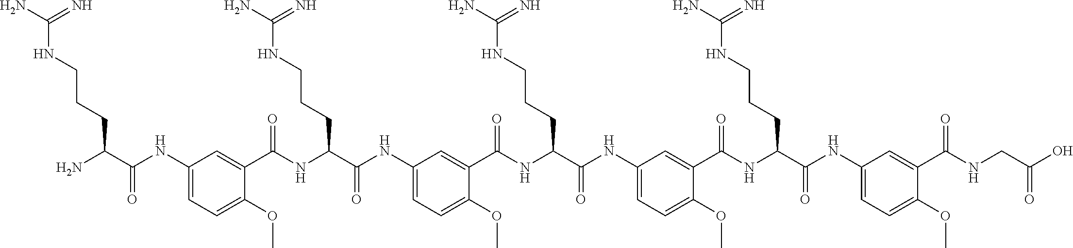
C1(NC(C(N)CCCNC(N)=N)=O)=CC=C(OC)C(C(NC(C(NC2=CC=C(OC)C(C(NC(C(NC3=CC=C(OC)C(C(NC(C(NC4=CC=C(OC)C(C(NCC(O)=O)=O)=C4)=O)CCCNC(N)=N)=O)=C3)=O)CCCNC(N)=N)=O)=C2)=O)CCCNC(N)=N)=O)=C1
